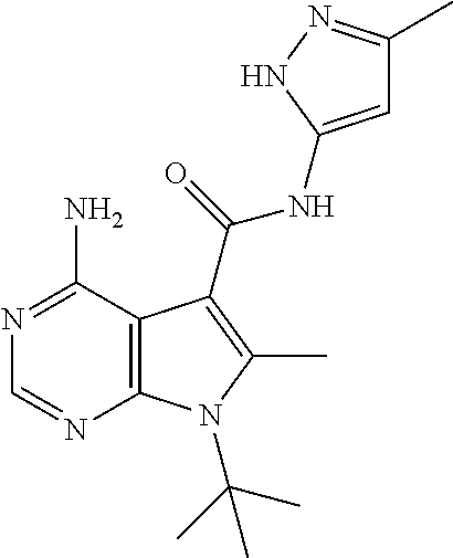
N1=C(N)C2=C(N=C1)N(C(C)(C)C)C(C)=C2C(=O)NC1=CC(C)=NN1
